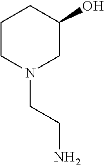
N1(CCN)CC(O)CCC1
